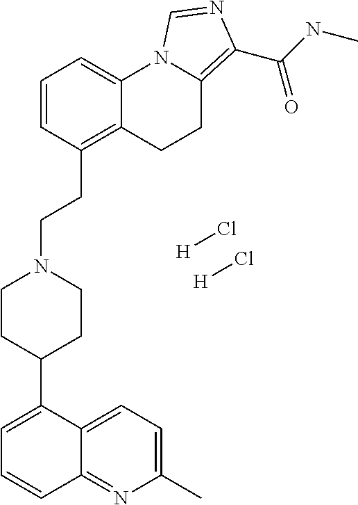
C1=CC(CCN2CCC(C3=CC=CC4=NC(C)=CC=C43)CC2)=C2C(=C1)N1C(=C(C(NC)=O)N=C1)CC2.[H]Cl.[H]Cl
